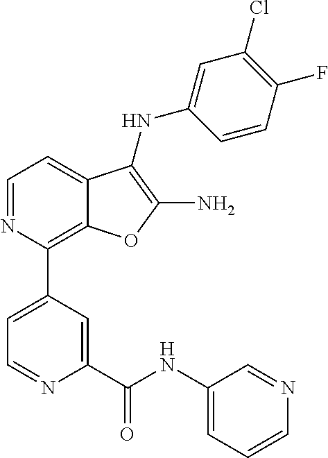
C1=NC(C2=CC=NC(C(NC3=CC=CN=C3)=O)=C2)=C2C(=C1)C(NC1=CC(Cl)=C(F)C=C1)=C(N)O2
